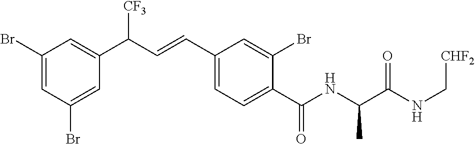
C1=C(Br)C=C(C(C=CC2=CC=C(C(NC(C(NC[CHF2])=O)C)=O)C(Br)=C2)[CF3])C=C1Br
